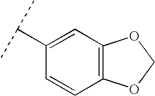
C1=C(C(C)C)C=CC2=C1OCO2
